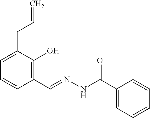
C1=C(CC=C)C(O)=C(C=NNC(C2=CC=CC=C2)=O)C=C1
